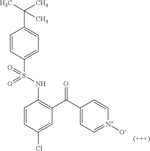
C1=CC(Cl)=CC(C(C2=CC=[N+]([O-])C=C2)=O)=C1NS(C1=CC=C(C(C)(C)C)C=C1)(=O)=O
